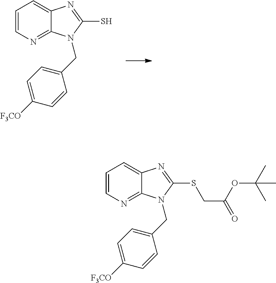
C1=CN=C2C(=C1)N=C(S)N2CC1=CC=C([F3CO])C=C1.C1=CN=C2C(=C1)N=C(SCC(=O)OC(C)(C)C)N2CC1=CC=C([F3CO])C=C1
